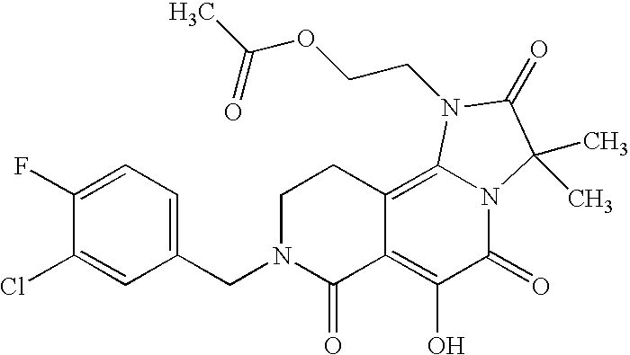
C1(CN2C(=O)C3=C(O)C(=O)N4C(=C3CC2)N(CCOC(C)=O)C(=O)C4(C)C)=CC=C(F)C(Cl)=C1
